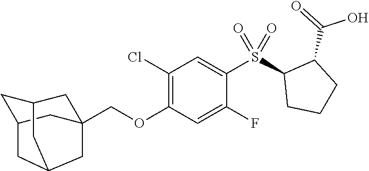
C(OC1=C(Cl)C=C(S(C2CCCC2C(O)=O)(=O)=O)C(F)=C1)C12CC3CC(C1)CC(C3)C2
